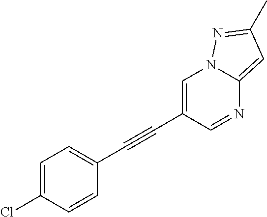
C1=C(Cl)C=CC(C#CC2=CN3C(=CC(C)=N3)N=C2)=C1
